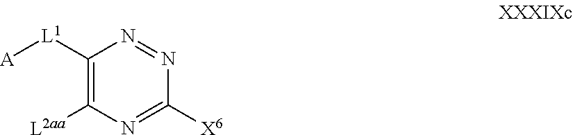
C1([L1][A])=C([L2aa])N=C([X6])N=N1
